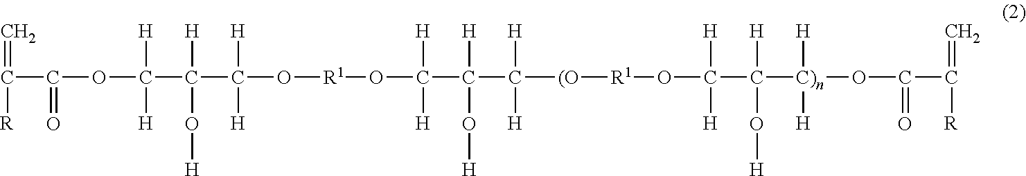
C=C([R])C(=O)OC(C(C([H])([H])O[R1]OC(C(C([H])([H])[(O][R1]OC(C([H])(O[H])[C)n]([H])([H])OC(C(=C)[R])=O)([H])[H])([H])O[H])([H])[H])([H])O[H])([H])[H]
